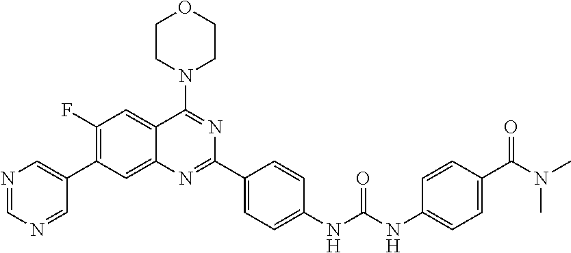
C1(F)=C(C2=CN=CN=C2)C=C2C(=C1)C(N1CCOCC1)=NC(C1=CC=C(NC(NC3=CC=C(C(N(C)C)=O)C=C3)=O)C=C1)=N2
